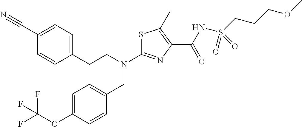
S1C(N(CCC2=CC=C(C#N)C=C2)CC2=CC=C(OC(F)(F)F)C=C2)=NC(C(NS(CCCOC)(=O)=O)=O)=C1C
